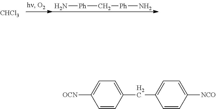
[CHCl3].N[Ph]C[Ph]N.[OCN]C1=CC=C(CC2=CC=C([NCO])C=C2)C=C1
